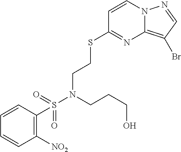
C1=CN2C(=C(Br)C=N2)N=C1SCCN(S(C1=C([NO2])C=CC=C1)(=O)=O)CCCO
